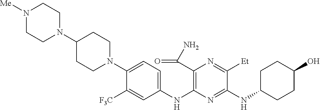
C1(NC2=C(C(N)=O)N=C([Et])C(NC3CCC(O)CC3)=N2)=CC=C(N2CCC(N3CCN([Me])CC3)CC2)C([F3C])=C1
